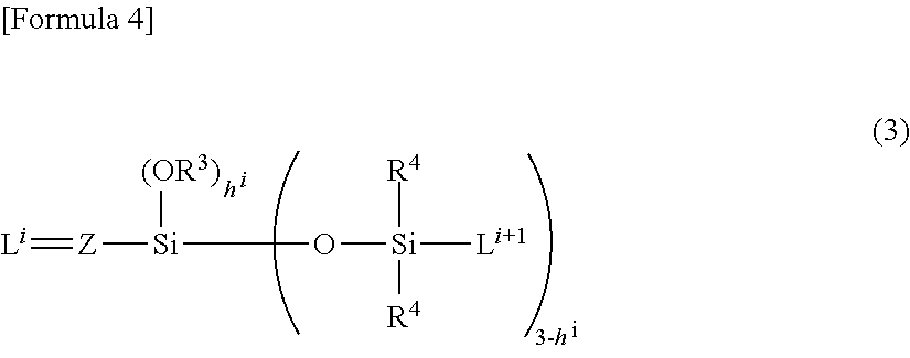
[Z]([Si]([(OR3)])O[Si]([R4])([R4])[Li+1])=[Li]
